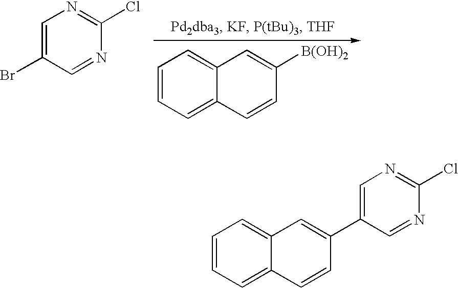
C1=C(Br)C=NC(Cl)=N1.C1=CC=C2C(=C1)C=C([B(OH)2])C=C2.C1=CC=C2C(=C1)C=C(C1=CN=C(Cl)N=C1)C=C2
